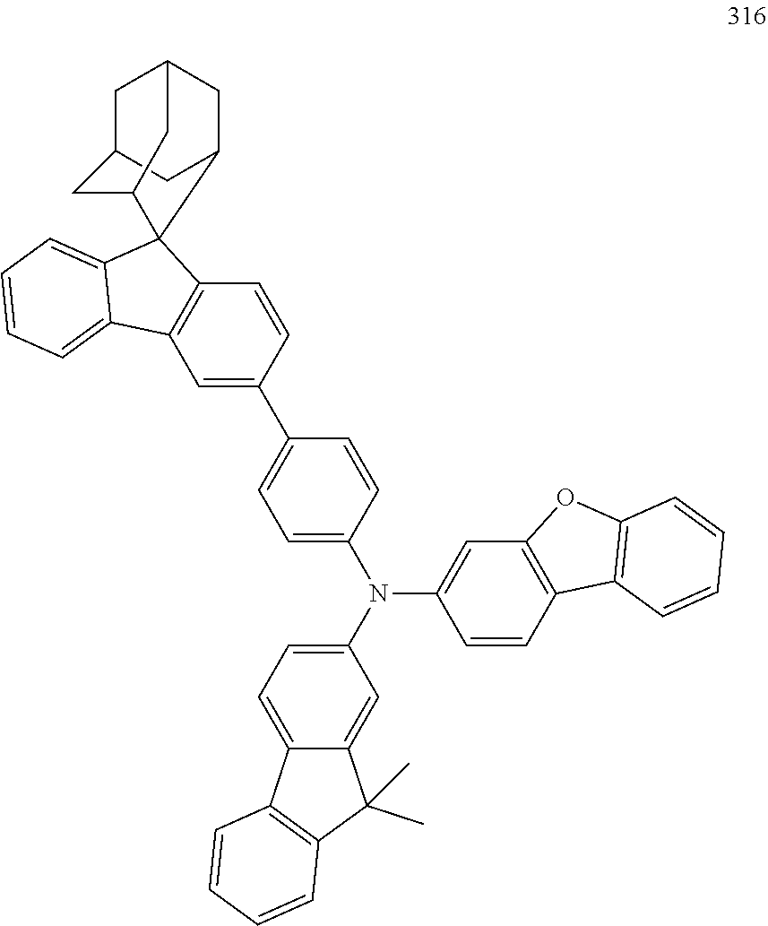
C1=C(C2=CC=C(N(C3=CC=C4C(=C3)C(C)(C)C3=C4C=CC=C3)C3=CC4=C(C=C3)C3=C(O4)C=CC=C3)C=C2)C=CC2=C1C1=CC=CC=C1C21C2CC3CC(C2)CC1C3
